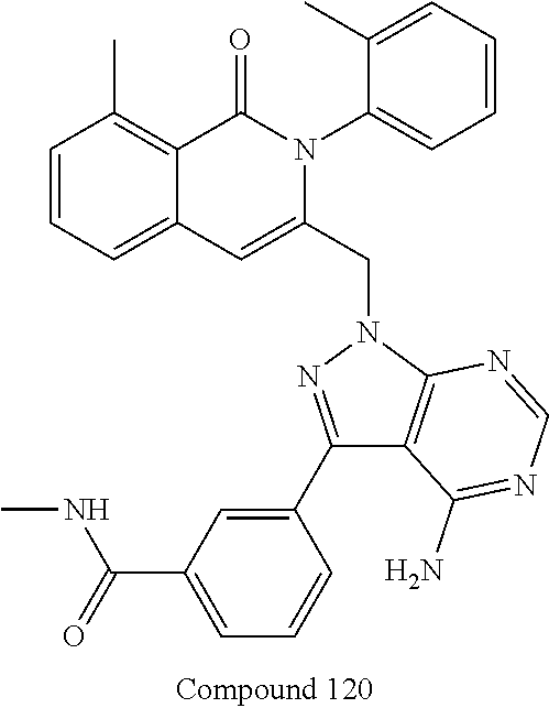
C1=CC=C2C(=C1C)C(=O)N(C1=CC=CC=C1C)C(CN1N=C(C3=CC(C(NC)=O)=CC=C3)C3=C1N=CN=C3N)=C2
